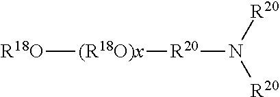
[R18O][(R18O)x][R20]N([R20])[R20]
